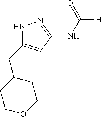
N1C(CC2CCOCC2)=CC(NC([H])=O)=N1
